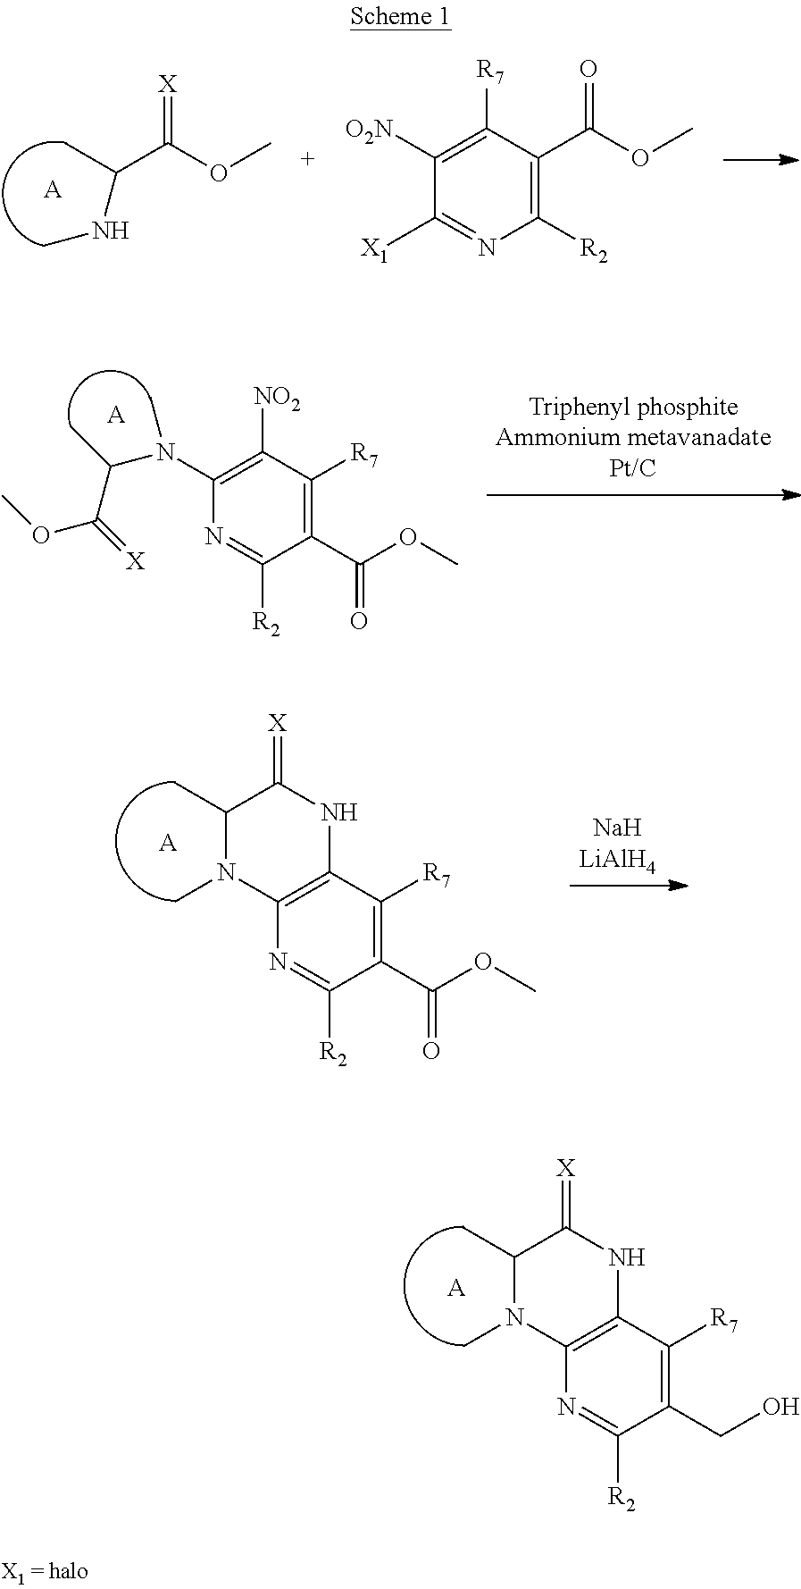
CC(C(OC)=[X])NC.[A].C1([X1])=NC([R2])=C(C(=O)OC)C([R7])=C1[O2N].[A].N1=C([R2])C(C(=O)OC)=C([R7])C([NO2])=C1N(C(C(OC)=[X])C)C.N1=C([R2])C(C(=O)OC)=C([R7])C2=C1N(C)C(C)C(=[X])N2.[A].N1=C([R2])C(CO)=C([R7])C2=C1N(C)C(C)C(=[X])N2.[A]
